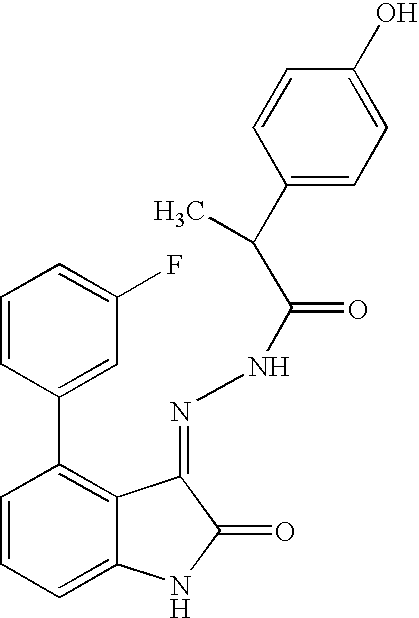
C1=CC=C2C(=C1C1=CC(F)=CC=C1)C(=NNC(=O)C(C1=CC=C(O)C=C1)C)C(=O)N2
